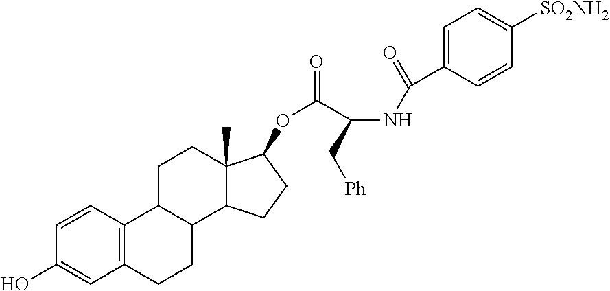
C12=C(C=CC(O)=C1)C1C(CC2)C2C(C)(CC1)C(OC(=O)C(NC(=O)C1=CC=C([SO2NH2])C=C1)C[Ph])CC2
